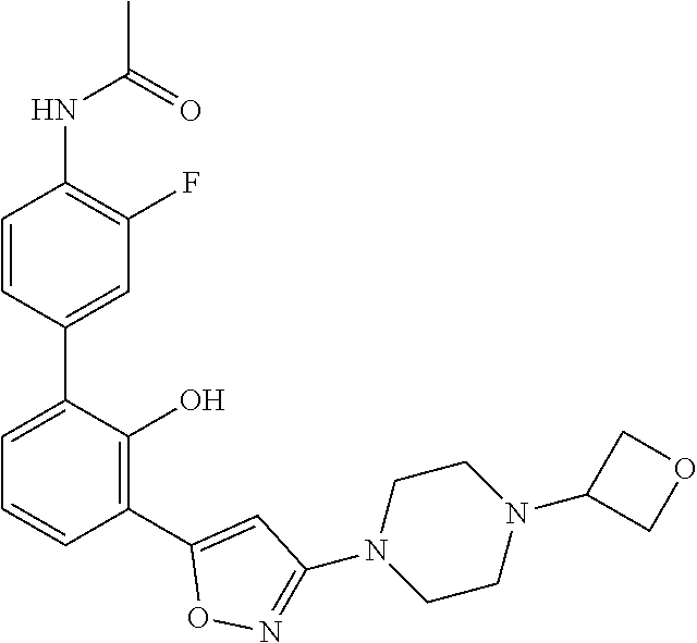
C1(NC(C)=O)=C(F)C=C(C2=CC=CC(C3=CC(N4CCN(C5COC5)CC4)=NO3)=C2O)C=C1
